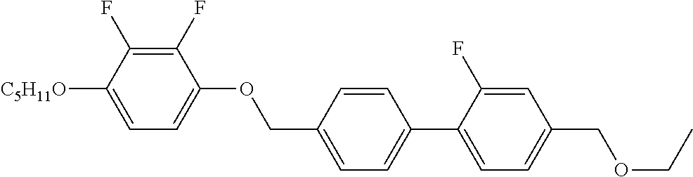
C1(F)=C(F)C([C5H11O])=CC=C1OCC1=CC=C(C2=CC=C(COCC)C=C2F)C=C1
